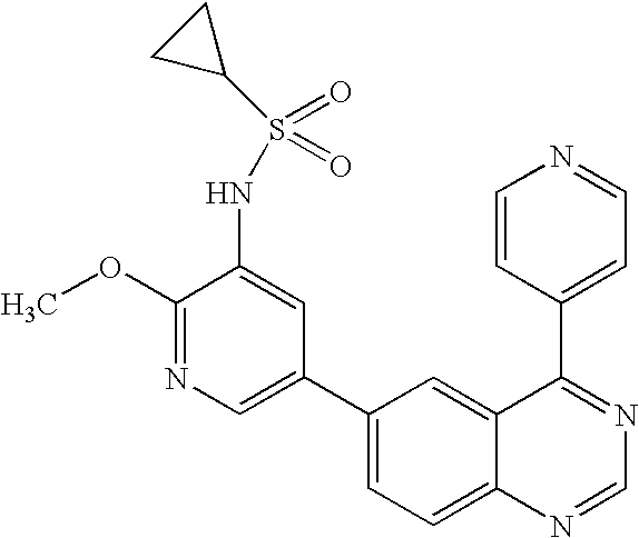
C1(OC)=NC=C(C2=CC=C3C(=C2)C(C2=CC=NC=C2)=NC=N3)C=C1NS(C1CC1)(=O)=O
